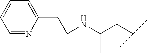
C1=NC(CCNC(CC(C)C)C)=CC=C1
